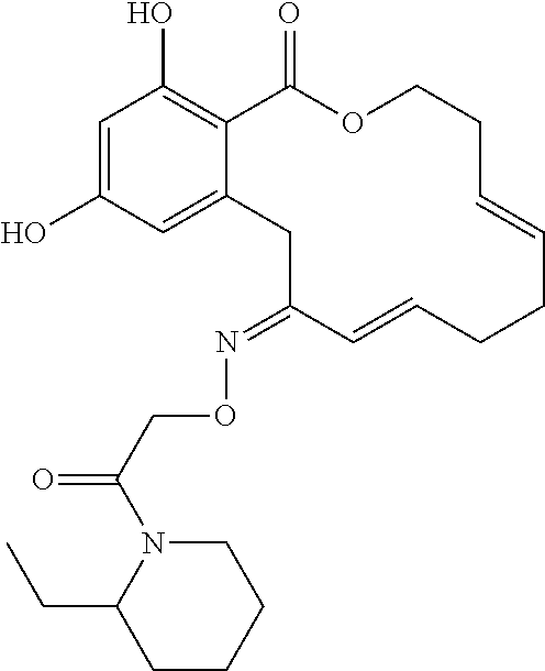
C1=C(O)C=C2C(=C1O)C(=O)OCCC=CCCC=CC(=NOCC(=O)N1C(CC)CCCC1)C2
